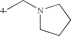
N1(C[4-])CCCC1
